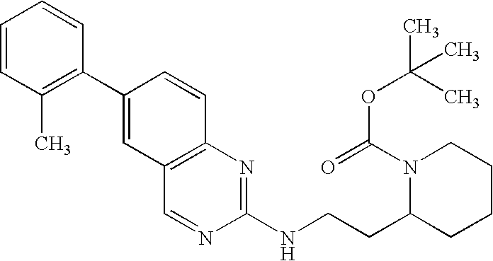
C1=CC(C)=C(C2=CC3=C(C=C2)N=C(NCCC2N(C(=O)OC(C)(C)C)CCCC2)N=C3)C=C1
